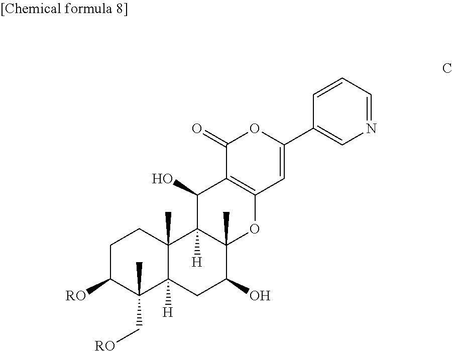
C1C([RO])C(C)(C[RO])C2([H])C(C)(C1)C1([H])C(C)(C(O)C2)OC2=C(C1O)C(=O)OC(C1=CN=CC=C1)=C2
